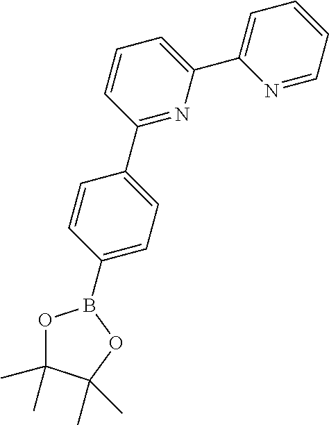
C1(B2OC(C)(C)C(C)(C)O2)=CC=C(C2=NC(C3=CC=CC=N3)=CC=C2)C=C1
